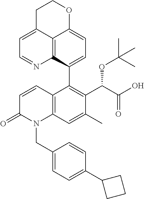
C12=C3C(C4=C(C(C(O)=O)OC(C)(C)C)C(C)=CC5=C4C=CC(=O)N5CC4=CC=C(C5CCC5)C=C4)=CC=C1OCCC2=CC=N3
